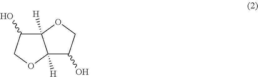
C12([H])C(O)COC1([H])C(O)CO2
